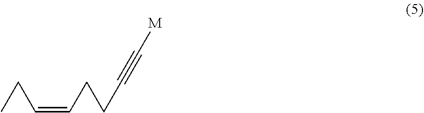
C(C=CCCC#C[M])C
